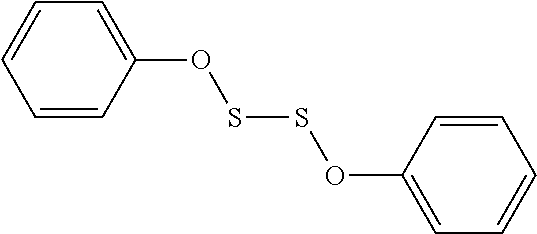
C1=CC(OSSOC2=CC=CC=C2)=CC=C1
